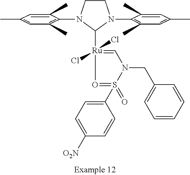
C1CN(C2=C(C)C=C(C)C=C2C)C([Ru]2(Cl)(Cl)=CN(CC3=CC=CC=C3)S(C3=CC=C([O2N])C=C3)(=O)=O2)N1C1=C(C)C=C(C)C=C1C
